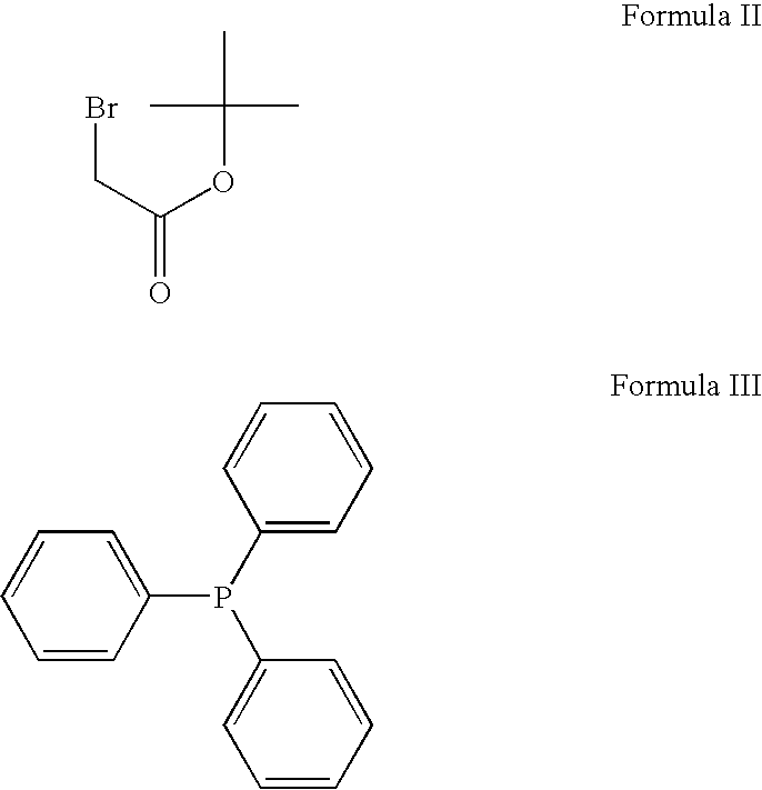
BrCC(OC(C)(C)C)=O.C1(P(C2=CC=CC=C2)C2=CC=CC=C2)=CC=CC=C1
